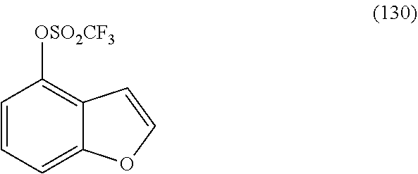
C1=CC=C2C(=C1[OSO2CF3])C=CO2
